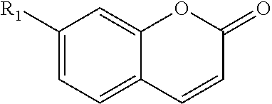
C1([R1])=CC=C2C(=C1)OC(=O)C=C2
